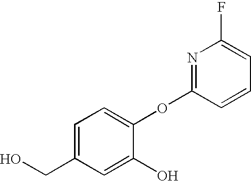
C1=C(CO)C=C(O)C(OC2=NC(F)=CC=C2)=C1
